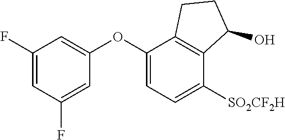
C1(OC2=CC=C([SO2CF2H])C3=C2CCC3O)=CC(F)=CC(F)=C1
